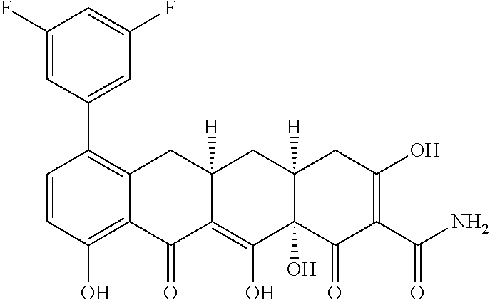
C1=CC(O)=C2C(=C1C1=CC(F)=CC(F)=C1)CC1([H])C(=C(O)C3(O)C([H])(C1)CC(O)=C(C(N)=O)C3=O)C2=O
